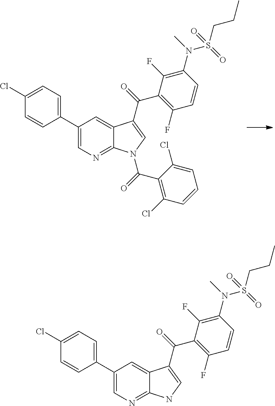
C1(Cl)=CC=C(C2=CN=C3C(=C2)C(C(C2=C(F)C=CC(N(S(CCC)(=O)=O)C)=C2F)=O)=CN3C(=O)C2=C(Cl)C=CC=C2Cl)C=C1.C1(Cl)=CC=C(C2=CN=C3C(=C2)C(C(C2=C(F)C=CC(N(S(CCC)(=O)=O)C)=C2F)=O)=CN3)C=C1
